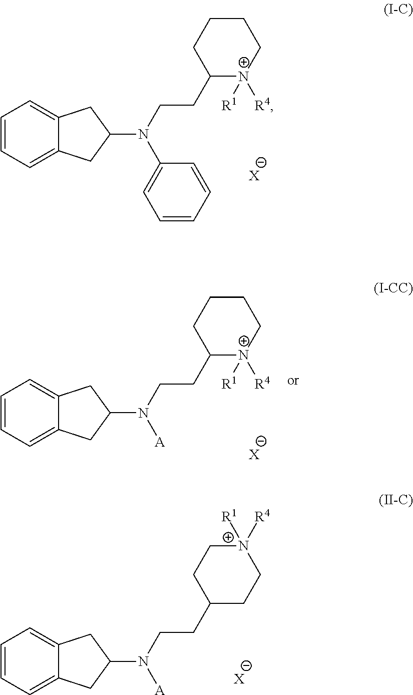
[X].C1=CC=C2C(=C1)CC(N(C1=CC=CC=C1)CCC1[N+]([R4])([R1])CCCC1)C2.[X].C1=CC=C2C(=C1)CC(N([A])CCC1[N+]([R4])([R1])CCCC1)C2.[X].C1=CC=C2C(=C1)CC(N([A])CCC1CC[N+]([R4])([R1])CC1)C2
